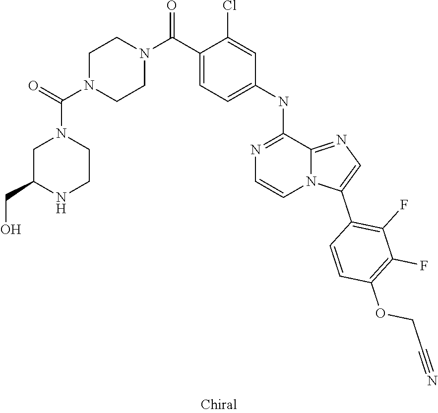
C1(Cl)=CC(NC2=NC=CN3C2=NC=C3C2=C(F)C(F)=C(OCC#N)C=C2)=CC=C1C(N1CCN(C(=O)N2CC(CO)NCC2)CC1)=O
